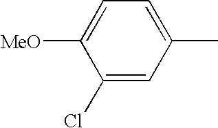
C1(Cl)=CC(C)=CC=C1[MeO]
